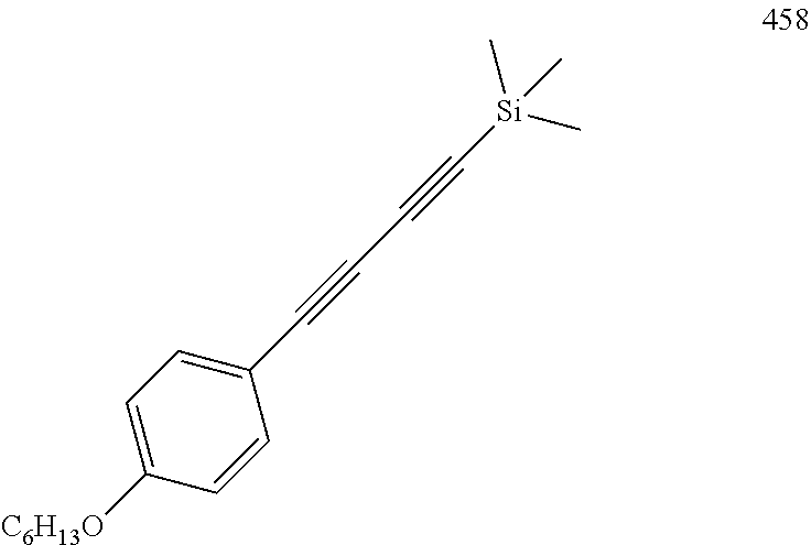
C1(C#CC#C[Si](C)(C)C)=CC=C([C6H13O])C=C1
